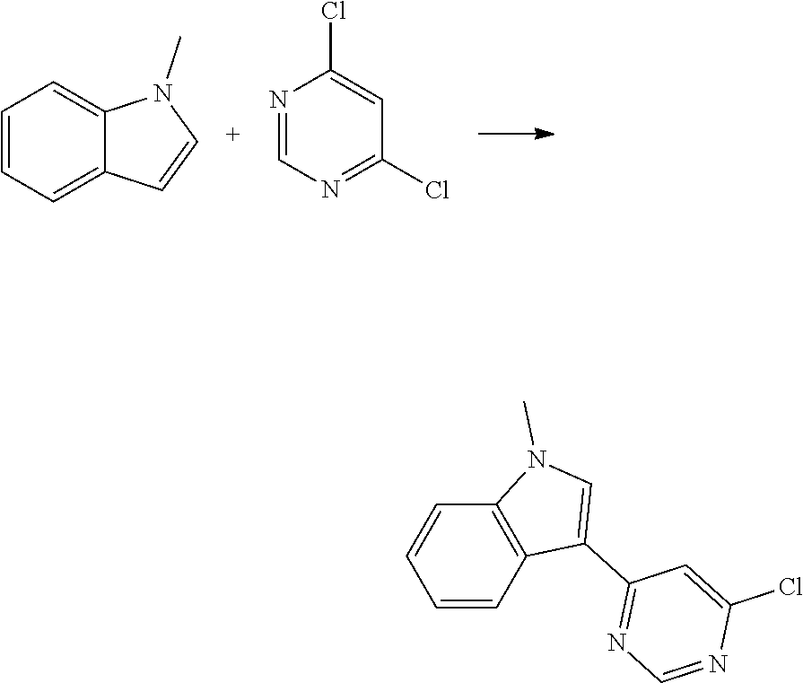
C1=CC=C2C(=C1)N(C)C=C2.N1=CN=C(Cl)C=C1Cl.C1=CC2=C(C=C1)N(C)C=C2C1=NC=NC(Cl)=C1
